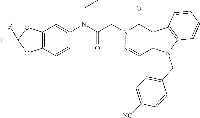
N1(CC(N(C2=CC3=C(C=C2)OC(F)(F)O3)CC)=O)N=CC2=C(C1=O)C1=C(N2CC2=CC=C([NC])C=C2)C=CC=C1
